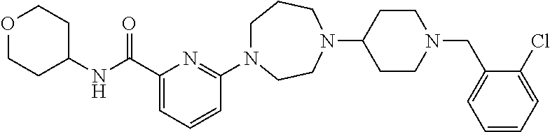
C1N(C2=NC(C(NC3CCOCC3)=O)=CC=C2)CCN(C2CCN(CC3=CC=CC=C3Cl)CC2)CC1
